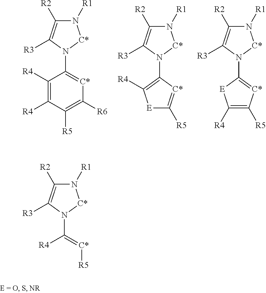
C1([R4])=C([R4])C([R5])=C([R6])[C*]=C1N1[C*]N([R1])C([R2])=C1[R3].C1(N2[C*]N([R1])C([R2])=C2[R3])=C([R4])[E]C([R5])=[C*]1.C1(N2[C*]N([R1])C([R2])=C2[R3])=[C*]C([R5])=C([R4])[E]1.[R4]C(=[C*][R5])N1[C*]N([R1])C([R2])=C1[R3]
